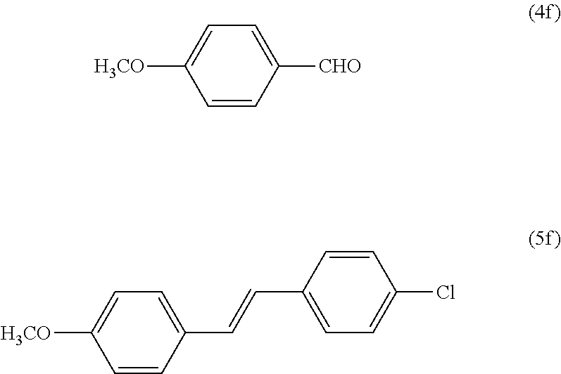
C1=CC([CHO])=CC=C1[H3CO].C1=CC(C=CC2=CC=C([H3CO])C=C2)=CC=C1Cl
